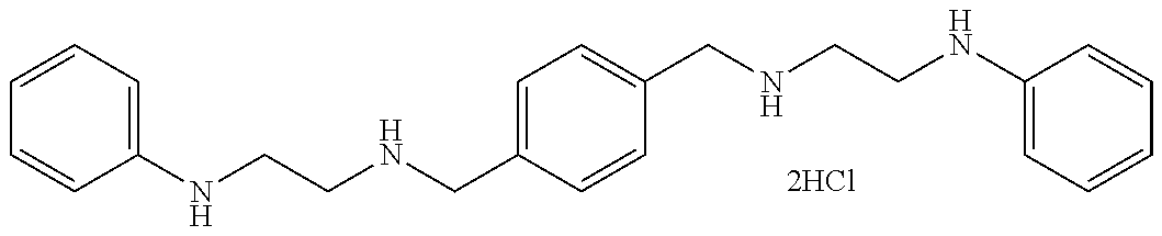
N(CCNCC1=CC=C(CNCCNC2=CC=CC=C2)C=C1)C1=CC=CC=C1
